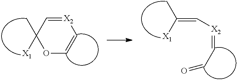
[X2]1=CC(C)([X1])OC=C1.[X2](C=C(C)[X1])=CC=O
